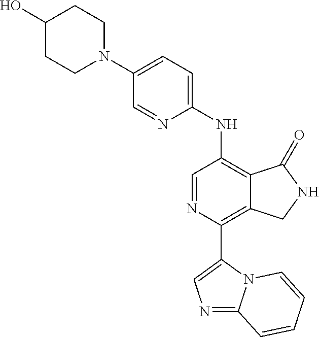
N1(C2=CC=C(NC3=C4C(=C(C5=CN=C6N5C=CC=C6)N=C3)CNC4=O)N=C2)CCC(O)CC1
